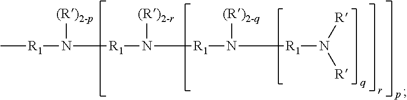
C[R1]N([(R)2-p])[R1]N([R1]N([(R)2-q])[R1]N([R])[R])[(R)2-r]
